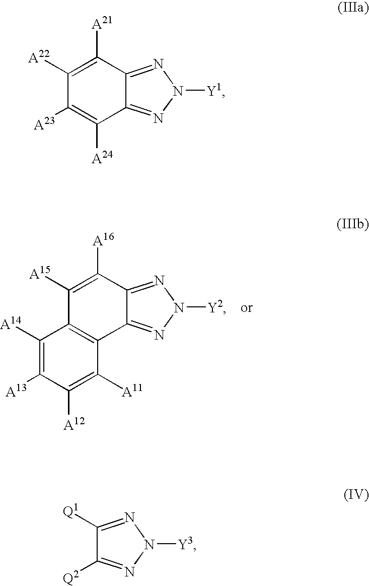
C12=NN([Y2])N=C1C1=C(C([A15])=C2[A16])C([A14])=C([A13])C([A12])=C1[A11].C12=NN([Y1])N=C1C([A24])=C([A23])C([A22])=C2[A21].C1([Q1])=NN([Y3])N=C1[Q2]
